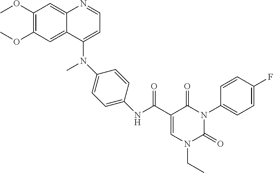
C1(OC)=C(OC)C=C2C(=C1)N=CC=C2N(C)C1=CC=C(NC(C2=CN(CC)C(=O)N(C3=CC=C(F)C=C3)C2=O)=O)C=C1
